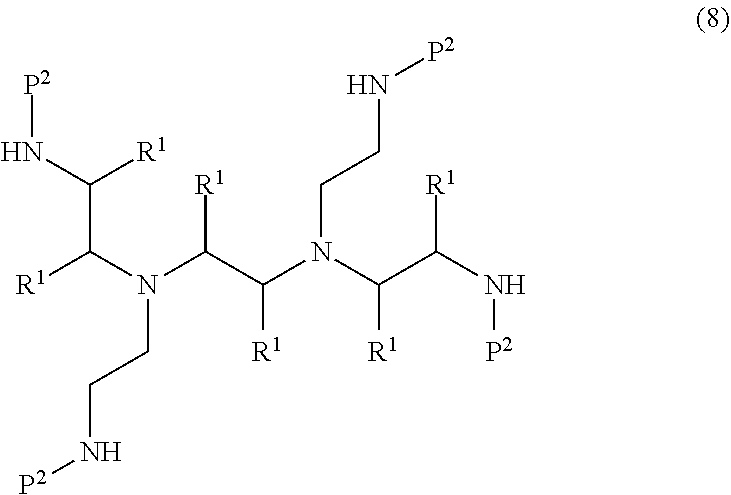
[R1]C(N(C(C(N(C(C(N[P2])[R1])[R1])CCN[P2])[R1])[R1])CCN[P2])C(N[P2])[R1]
